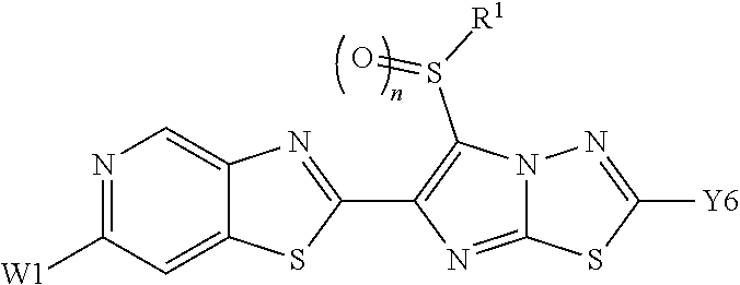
N1=C([W1])C=C2C(=C1)N=C(C1=C(S([R1])=O)N3C(=N1)SC([Y6])=N3)S2
